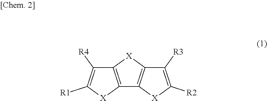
C12=C([X]C([R1])=C1[R4])C1=C([X]2)C([R3])=C([R2])[X]1
